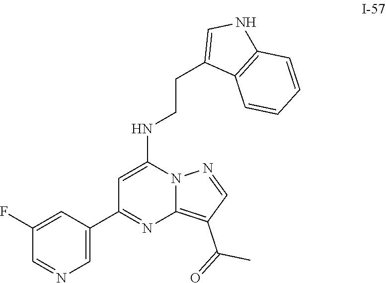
C12=C(C(=O)C)C=NN1C(NCCC1=CNC3=C1C=CC=C3)=CC(C1=CN=CC(F)=C1)=N2
